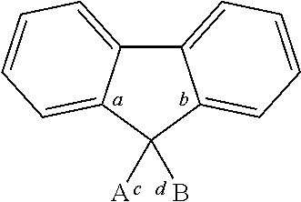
C12=CC=CC=C1C([A])(B)C1=CC=CC=C21
